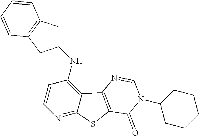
C1=CC(NC2CC3=C(C2)C=CC=C3)=C2C(=N1)SC1=C2N=CN(C2CCCCC2)C1=O
